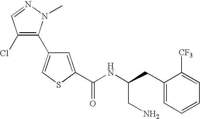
C1(C2=CSC(C(NC(CC3=CC=CC=C3[CF3])CN)=O)=C2)=C(Cl)C=NN1C
